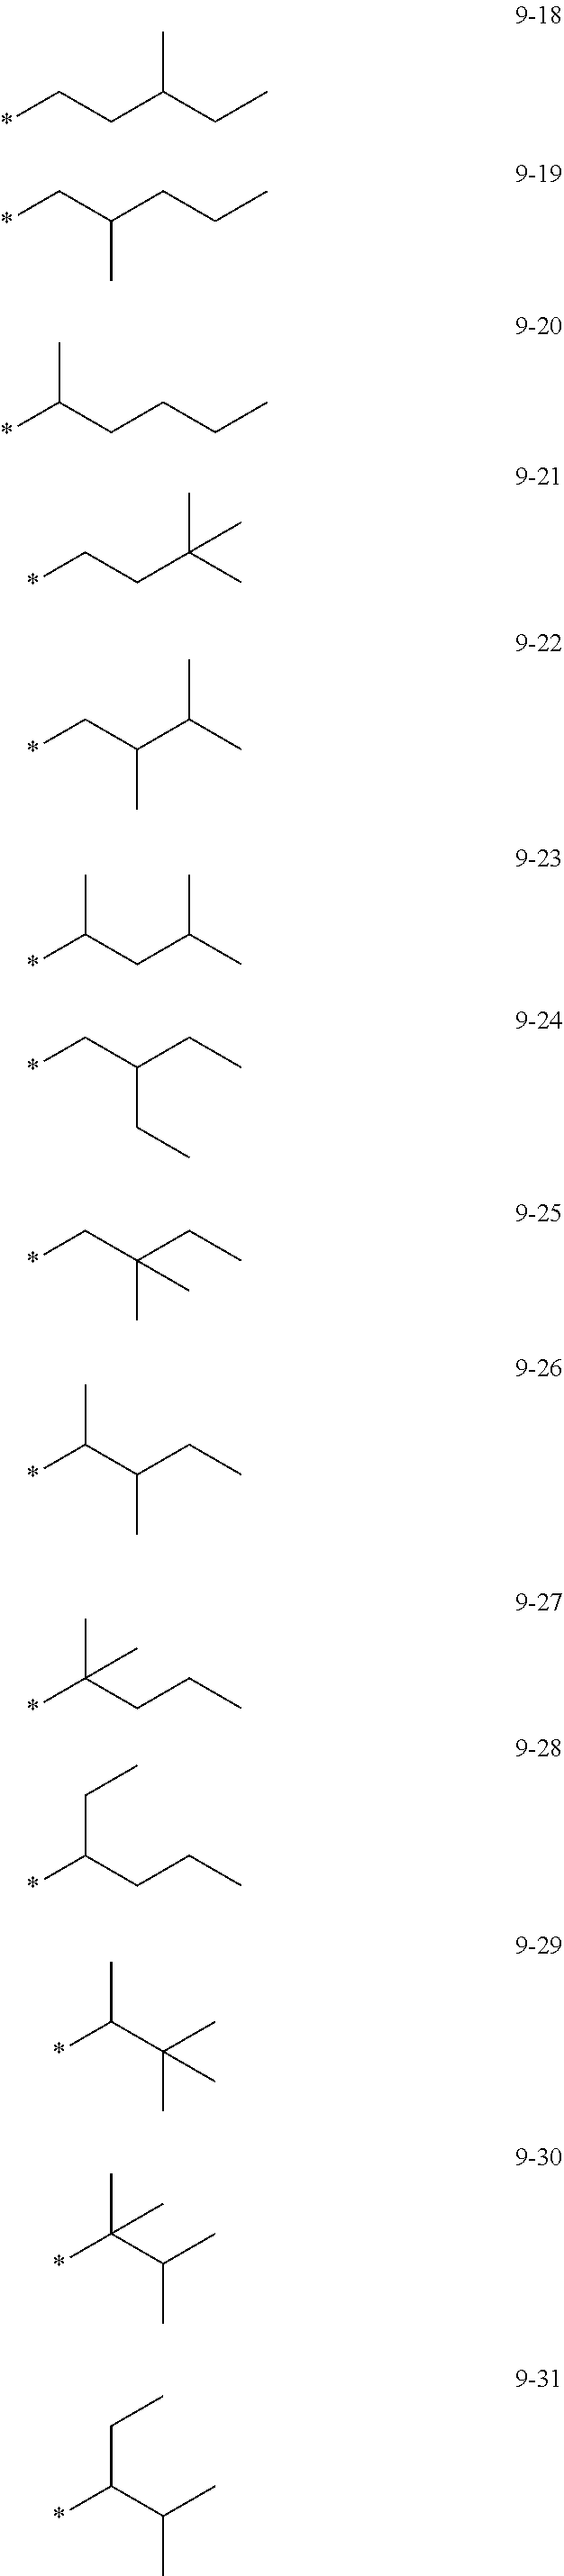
*CCC(CC)C.*CC(CCC)C.*C(CCCC)C.*CCC(C)(C)C.*CC(C(C)C)C.*C(CC(C)C)C.*CC(CC)CC.*CC(CC)(C)C.*C(C(CC)C)C.*C(CCC)(C)C.*C(CCC)CC.*C(C(C)(C)C)C.*C(C(C)C)(C)C.*C(C(C)C)CC
